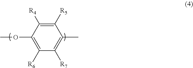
C1([R4])=C([R5])C(C)=C([R7])C([R6])=C1OC
